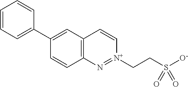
C12=C(C=C(C3=CC=CC=C3)C=C1)C=C[N+](CCS([O-])(=O)=O)=N2
